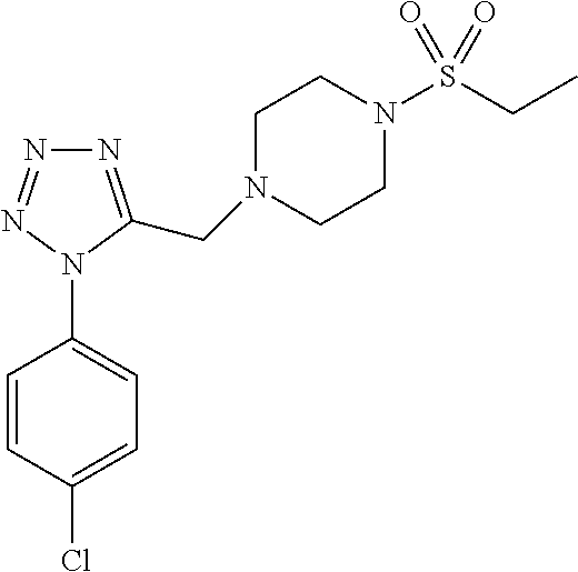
C1=C(N2C(CN3CCN(S(CC)(=O)=O)CC3)=NN=N2)C=CC(Cl)=C1
